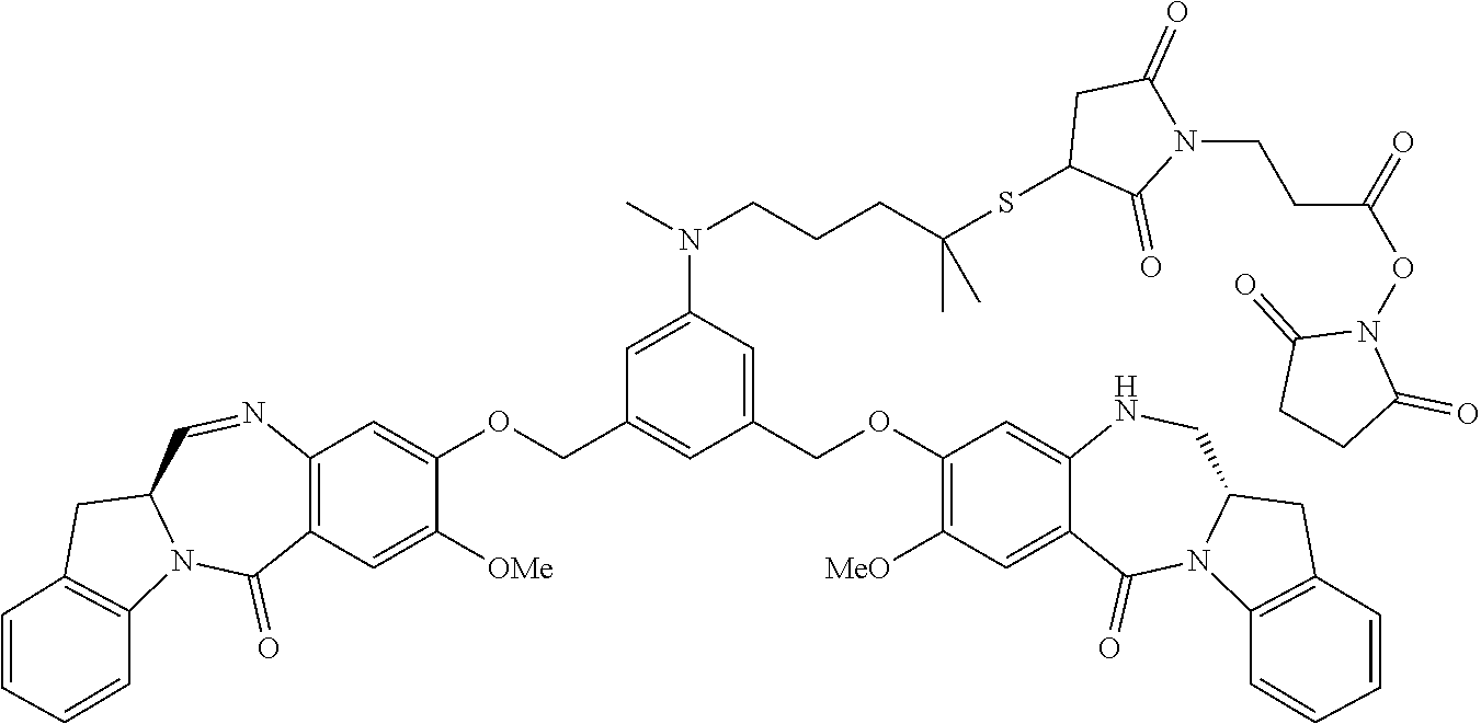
C1(COC2=CC3=C(C=C2[OMe])C(=O)N2C(C=N3)CC3=C2C=CC=C3)=CC(COC2=C([MeO])C=C3C(=C2)NCC2N(C3=O)C3=C(C2)C=CC=C3)=CC(N(C)CCCC(SC2C(=O)N(CCC(ON3C(=O)CCC3=O)=O)C(=O)C2)(C)C)=C1
